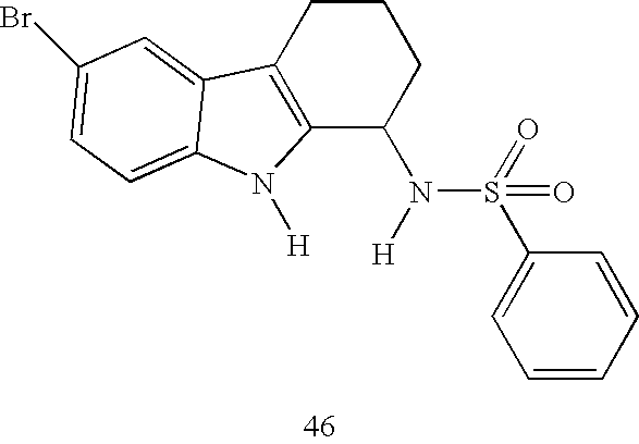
C12=C(CCCC1N(S(=O)(C1=CC=CC=C1)=O)[H])C1=CC(Br)=CC=C1N2[H]
